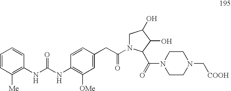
C1=CC([Me])=C(NC(NC2=C([OMe])C=C(CC(=O)N3C(C(N4CCN(C[COOH])CC4)=O)C(O)C(O)C3)C=C2)=O)C=C1
